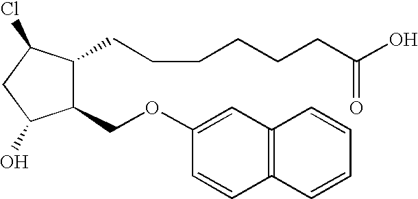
C1(OCC2C(CCCCCCC(O)=O)C(Cl)CC2O)=CC2=C(C=C1)C=CC=C2
